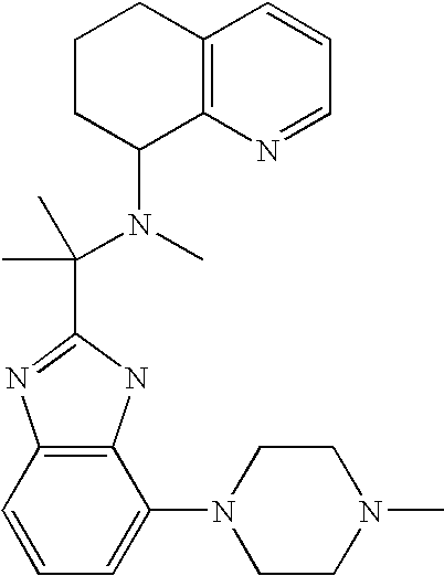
C12=C(C=CC=C1N1CCN(C)CC1)N=C(C(C)(C)N(C)C1C3=C(CCC1)C=CC=N3)N2
